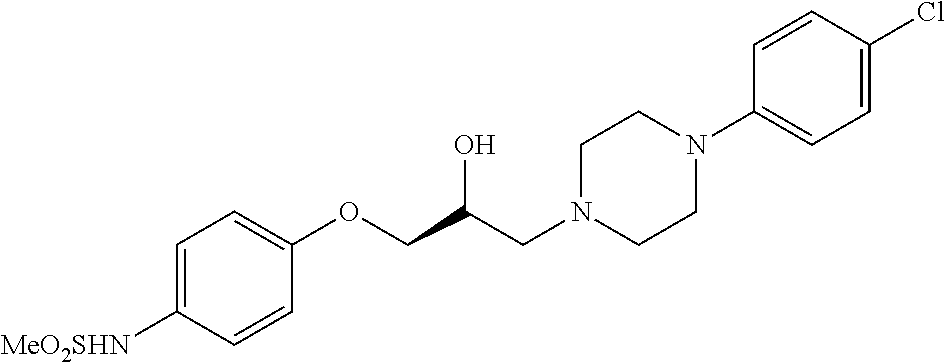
C1=C([MeO2SHN])C=CC(OCC(CN2CCN(C3=CC=C(Cl)C=C3)CC2)O)=C1
